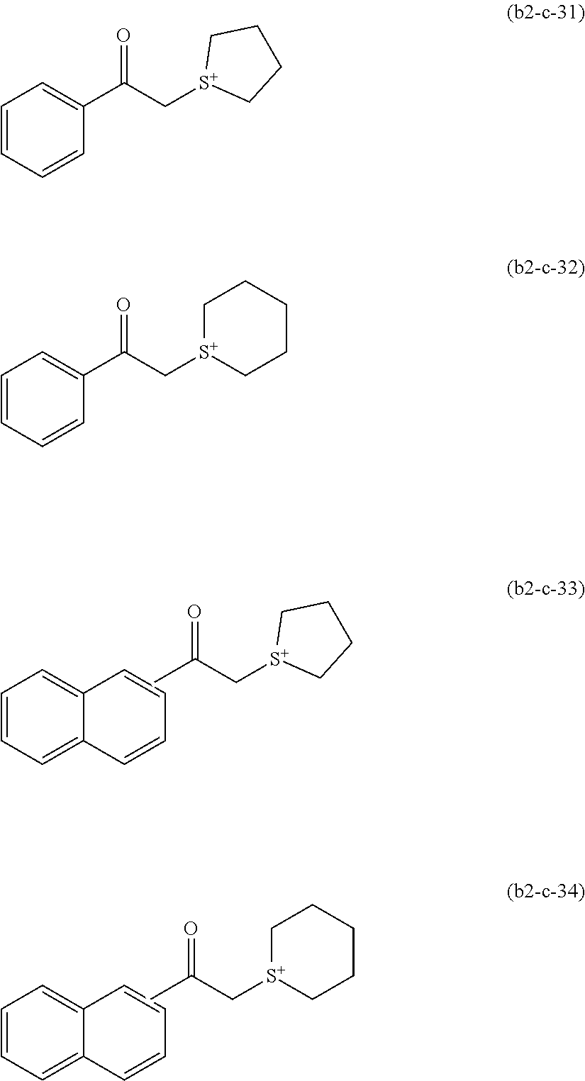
C12=CC=CC=C1C=CC=C2.C(C[S+]1CCCC1)(=O)C.C12=CC=CC=C1C=CC=C2.C(C[S+]1CCCCC1)(=O)C.C1=CC=CC(C(C[S+]2CCCC2)=O)=C1.C1=CC=CC(C(C[S+]2CCCCC2)=O)=C1
